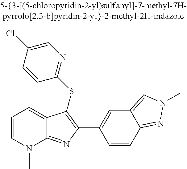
C1(C2=C(SC3=NC=C(Cl)C=C3)C3=CC=CN(C)C3=N2)=CC2=CN(C)N=C2C=C1
